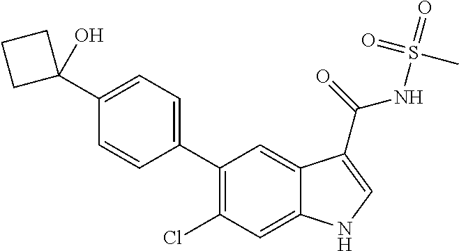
C1(C2=C(Cl)C=C3C(=C2)C(C(=O)NS(=O)(C)=O)=CN3)=CC=C(C2(O)CCC2)C=C1
